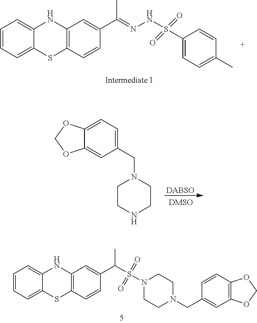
C1=CC=C2C(=C1)NC1=C(S2)C=CC(C(=NNS(C2=CC=C(C)C=C2)(=O)=O)C)=C1.[DABSO].C1CNCCN1CC1=CC=C2C(=C1)OCO2.C1=CC=C2C(=C1)NC1=C(S2)C=CC(C(S(N2CCN(CC3=CC4=C(C=C3)OCO4)CC2)(=O)=O)C)=C1
